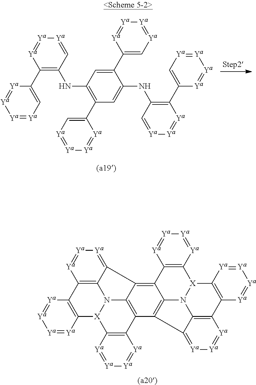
C12=C3C(=C4C5=C1C1=[Ya][Ya]=[Ya]C6=C1N5[X](C1=C4[Ya]=[Ya][Ya]=[Ya]1)C1=C6[Ya]=[Ya][Ya]=[Ya]1)C1=[Ya][Ya]=[Ya]C4=C1N3[X](C1=C2[Ya]=[Ya][Ya]=[Ya]1)C1=C4[Ya]=[Ya][Ya]=[Ya]1.C1(C2=C[Ya]=[Ya][Ya]=[Ya]2)=C(NC2=C(C3=C[Ya]=[Ya][Ya]=[Ya]3)[Ya]=[Ya][Ya]=C2)C=C(C2=C[Ya]=[Ya][Ya]=[Ya]2)C(NC2=C(C3=C[Ya]=[Ya][Ya]=[Ya]3)[Ya]=[Ya][Ya]=C2)=C1
